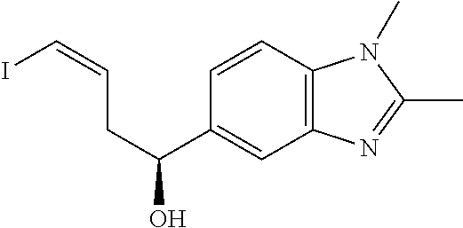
C12=C(C=C(C(CC=CI)O)C=C1)N=C(C)N2C
